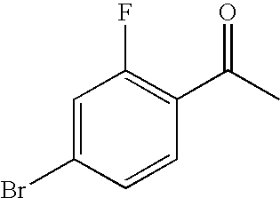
C1=C(Br)C=CC(C(C)=O)=C1F
